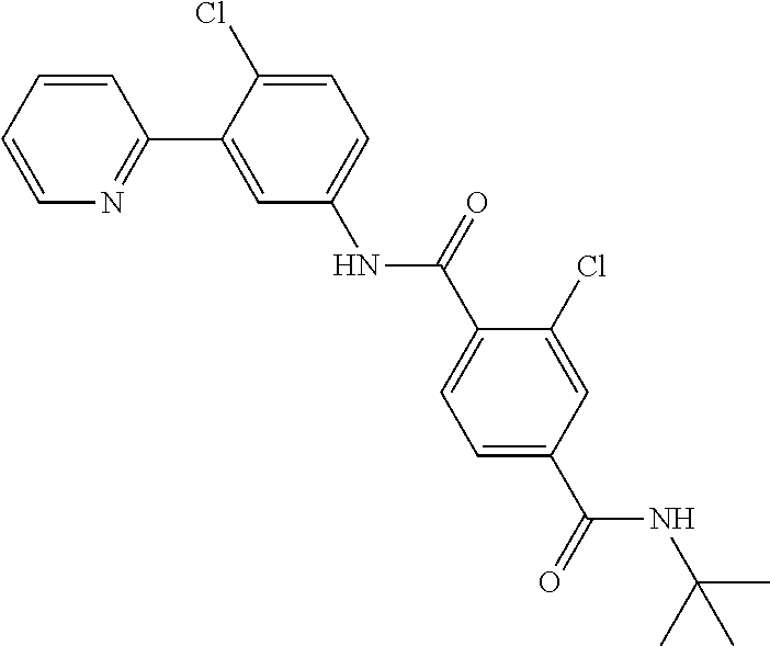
C1=CC=CN=C1C1=CC(NC(C2=CC=C(C(=O)NC(C)(C)C)C=C2Cl)=O)=CC=C1Cl
